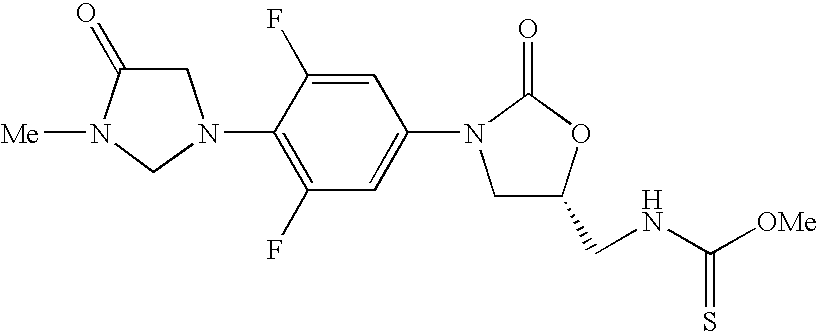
C1C(=O)N([Me])CN1C1=C(F)C=C(N2CC(CNC([OMe])=S)OC2=O)C=C1F
